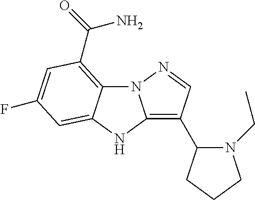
C12=C(C(=O)N)C=C(F)C=C1NC1=C(C3N(CC)CCC3)C=NN21
